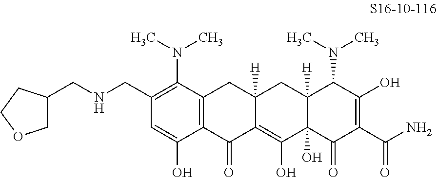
C1(CNCC2COCC2)=C(N(C)C)C2=C(C(O)=C1)C(=O)C1=C(O)C3(O)C([H])(CC1([H])C2)C(N(C)C)C(O)=C(C(N)=O)C3=O
